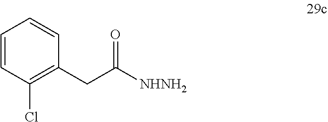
C1(Cl)=C(CC(=O)[NHNH2])C=CC=C1
